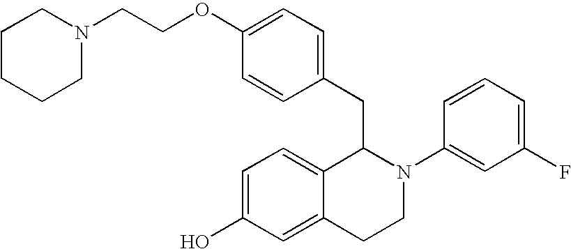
C1=C(OCCN2CCCCC2)C=CC(CC2C3=CC=C(O)C=C3CCN2C2=CC(F)=CC=C2)=C1
